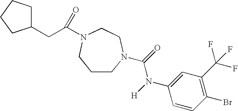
C1CN(C(=O)N([H])C2=CC(C(F)(F)F)=C(Br)C=C2)CCN(C(CC2CCCC2)=O)C1
